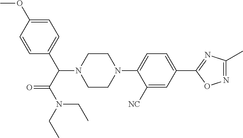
C1(OC)=CC=C(C(N2CCN(C3=CC=C(C4=NC(C)=NO4)C=C3[NC])CC2)C(N(CC)CC)=O)C=C1
